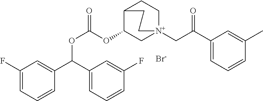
C1(F)=CC=CC(C(C2=CC=CC(F)=C2)OC(=O)OC2C[N+]3(CC(C4=CC=CC(C)=C4)=O)CCC2CC3)=C1.[Br-]
